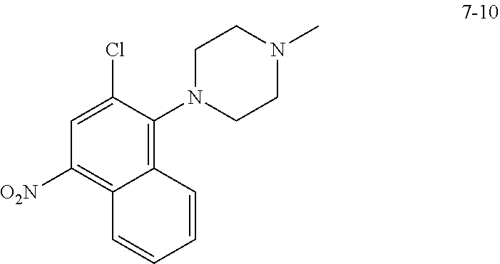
C12=C(N3CCN(C)CC3)C(Cl)=CC([O2N])=C1C=CC=C2
